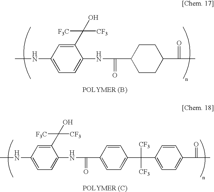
C1(C(O)([CF3])[F3C])=CC(NC)=CC=C1NC(=O)C1CCC(C(=O)C)CC1.C1(C(O)([CF3])[F3C])=CC(NC)=CC=C1NC(=O)C1=CC=C(C([CF3])(C2=CC=C(C(=O)C)C=C2)[CF3])C=C1
